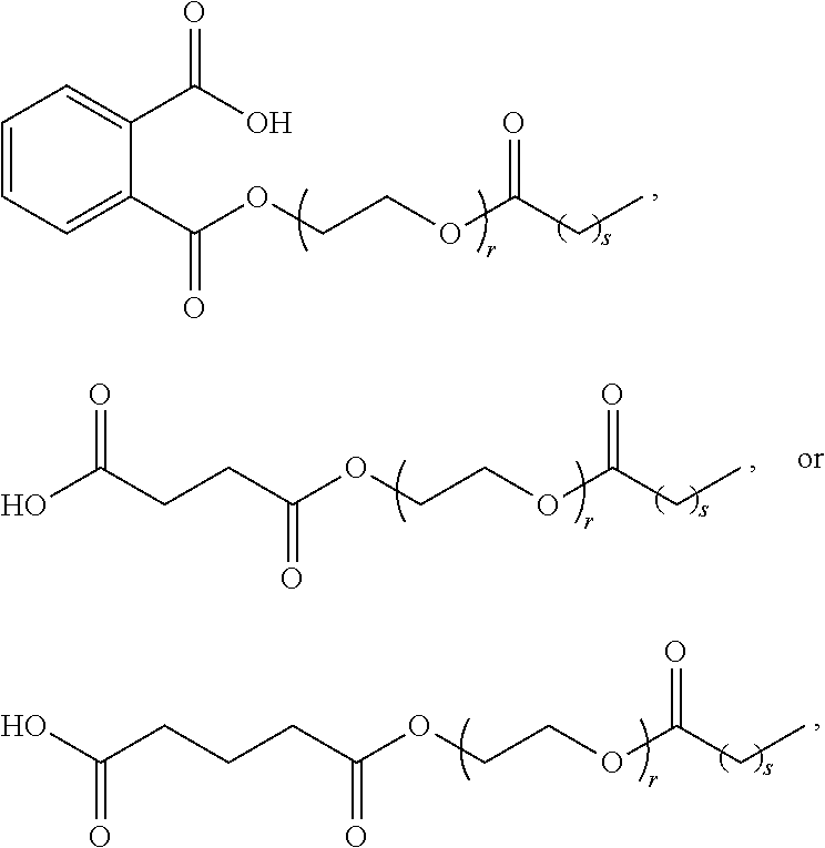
C(OCCOC(CC)=O)(C1=CC=CC=C1C(O)=O)=O.C(OCCOC(CC)=O)(CCC(O)=O)=O.C(OCCOC(CC)=O)(CCCC(O)=O)=O
